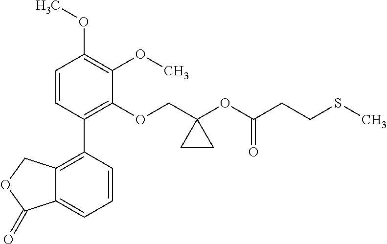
C1=CC(C2=C3C(=CC=C2)C(=O)OC3)=C(OCC2(OC(CCSC)=O)CC2)C(OC)=C1OC
